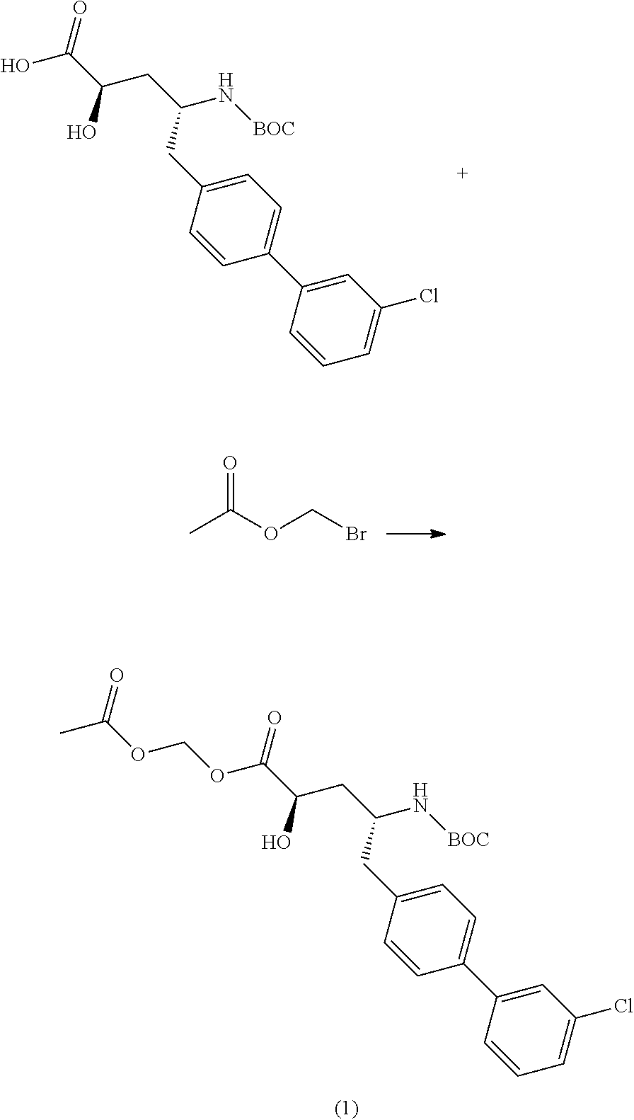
O(C(=O)C(O)CC(CC1=CC=C(C2=CC(Cl)=CC=C2)C=C1)N[BOC])COC(=O)C.OC(=O)C(O)CC(CC1=CC=C(C2=CC(Cl)=CC=C2)C=C1)N[BOC].O=C(C)OCBr
